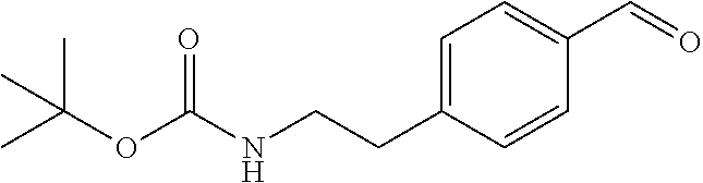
C1=C(CCNC(OC(C)(C)C)=O)C=CC(C=O)=C1
